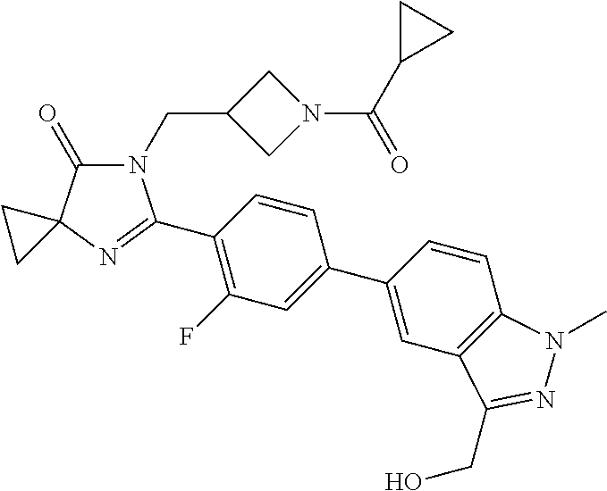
N1(CC2CN(C(C3CC3)=O)C2)C(=O)C2(N=C1C1=C(F)C=C(C3=CC4=C(C=C3)N(C)N=C4CO)C=C1)CC2
